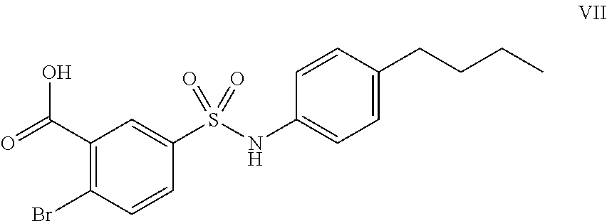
OC(=O)C1=C(Br)C=CC(S(NC2=CC=C(CCCC)C=C2)(=O)=O)=C1
